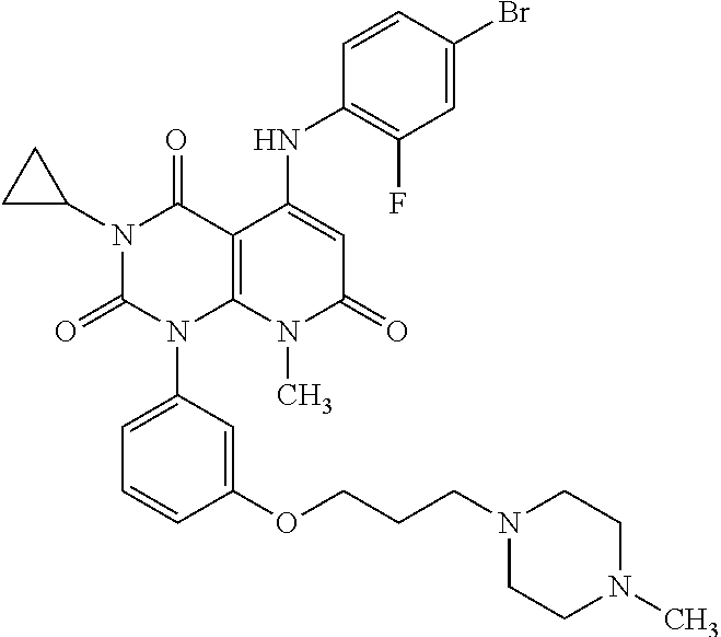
C1(NC2=CC(=O)N(C)C3=C2C(=O)N(C2CC2)C(=O)N3C2=CC=CC(OCCCN3CCN(C)CC3)=C2)=C(F)C=C(Br)C=C1
